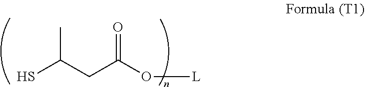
SC(CC(O[L])=O)C
